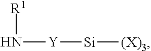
[R1]N[Y][Si][(X)3]
